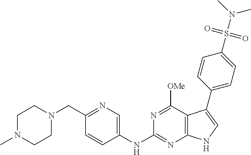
C1N(C)CCN(CC2=NC=C(NC3=NC4=C(C([OMe])=N3)C(C3=CC=C(S(N(C)C)(=O)=O)C=C3)=CN4)C=C2)C1
